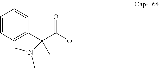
C1=CC=CC=C1C(C(O)=O)(CC)N(C)C
